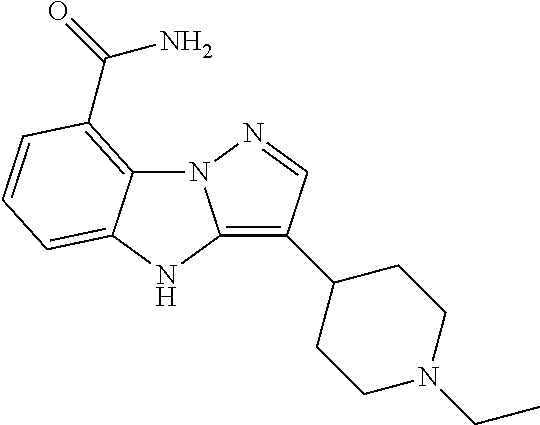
C12=C(C(=O)N)C=CC=C1NC1=C(C3CCN(CC)CC3)C=NN21
